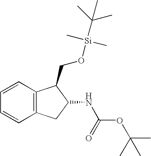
C12=C(C=CC=C1)C(CO[Si](C)(C)C(C)(C)C)C(NC(OC(C)(C)C)=O)C2
